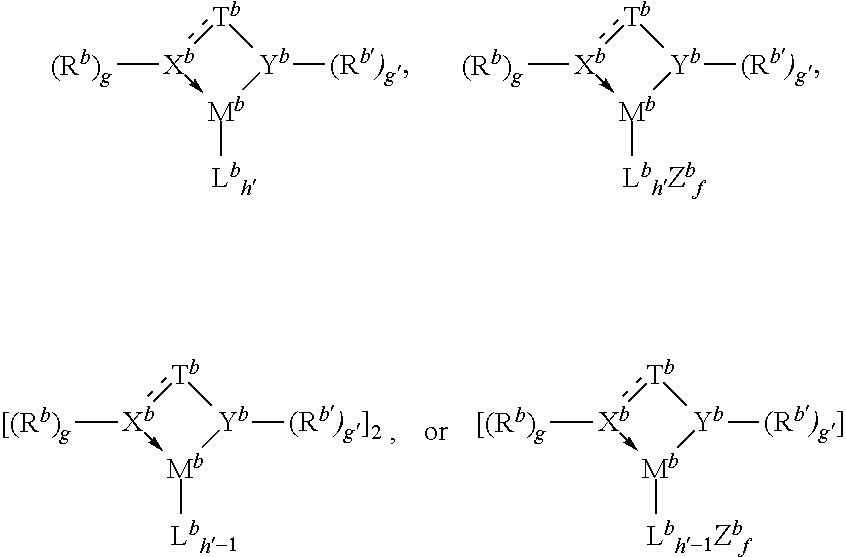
[(Rb)g][Xb]1->[Mb]([Lbh])[Yb]([(Rb)g])[Tb]:1.[(Rb)g][Xb]1->[Mb]([LbhZbf])[Yb]([(Rb)g])[Tb]:1.[[(Rb)g][Xb]1->[Mb]([Lbh-1])[Yb]([(Rb)g]2])[Tb]:1.[[(Rb)g][Xb]1->[Mb]([Lbh-1Zbf])[Yb]([(Rb)g]])[Tb]:1
